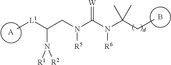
N(C([L1]C)CN(C(N(C(CC)(C)C)[R6])=[W])[R5])([R1])[R2].[A].B
